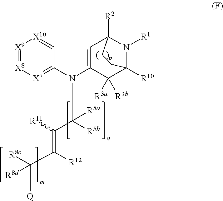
[X9]1=[X8][X7]=C2C(=[X10]1)C1=C(N2C([R5b])(C([R11])=C(C([R8c])([Q])[R8d])[R12])[R5a])C([R3b])([R3a])C2([R10])N([R1])C1([R2])CC2
